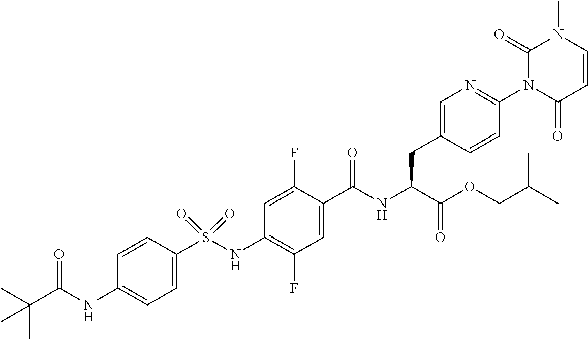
C1=C(S(NC2=C(F)C=C(C(NC(C(OCC(C)C)=O)CC3=CN=C(N4C(=O)C=CN(C)C4=O)C=C3)=O)C(F)=C2)(=O)=O)C=CC(NC(C(C)(C)C)=O)=C1
